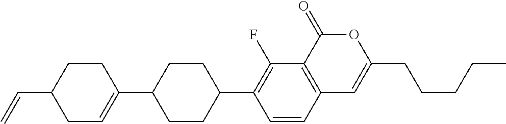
C12=C(C(=O)OC(CCCCC)=C1)C(F)=C(C1CCC(C3=CCC(C=C)CC3)CC1)C=C2
